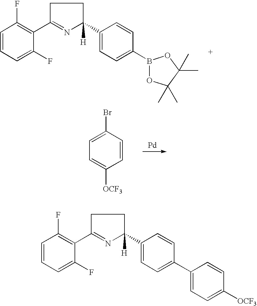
C1=CC=C(F)C(C2=NC(C3=CC=C(B4OC(C)(C)C(C)(C)O4)C=C3)([H])CC2)=C1F.[Pd].C1=C(Br)C=CC([OCF3])=C1.C1=CC=C(F)C(C2=NC(C3=CC=C(C4=CC=C([OCF3])C=C4)C=C3)([H])CC2)=C1F
